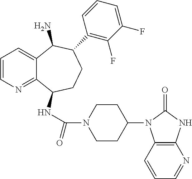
C1=CN=C2C(=C1)C(N)C(C1=C(F)C(F)=CC=C1)CCC2NC(N1CCC(N2C3=C(NC2=O)N=CC=C3)CC1)=O
